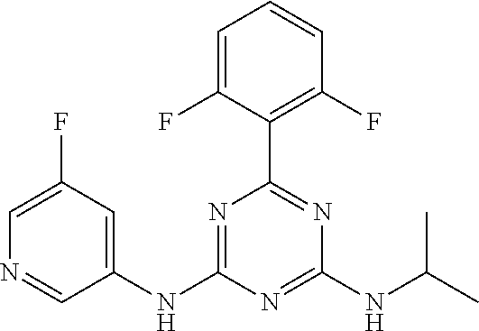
C1=C(F)C(C2=NC(NC(C)C)=NC(NC3=CC(F)=CN=C3)=N2)=C(F)C=C1
